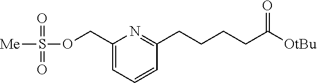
[OtBu]C(CCCCC1=NC(COS([Me])(=O)=O)=CC=C1)=O
